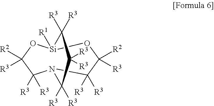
N12C([R3])([R3])C([R2])([R3])O[Si]([R1])(OC([R2])([R3])C1([R3])[R3])C([R3])([R3])C([R3])([R3])C2([R3])[R3]
